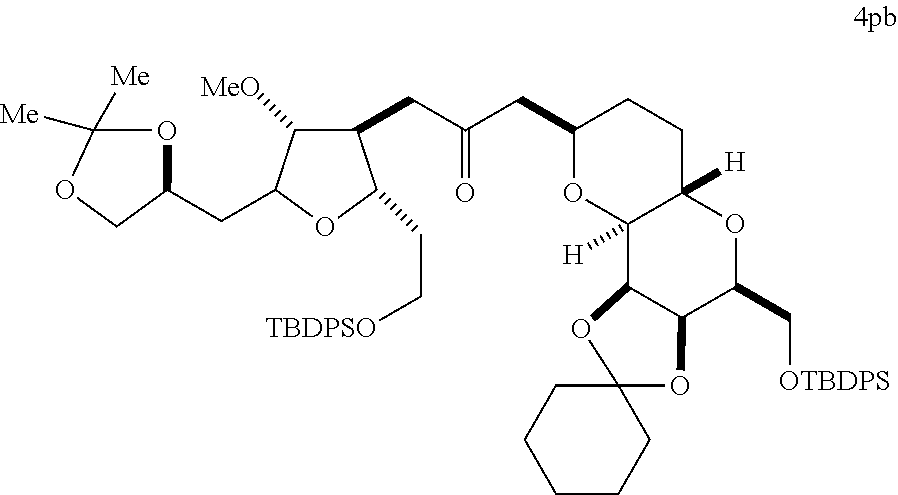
C1(CC(CC2CCC3([H])C([H])(O2)C2C(C(C[OTBDPS])O3)OC3(O2)CCCCC3)=O)C([MeO])C(CC2OC([Me])([Me])OC2)OC1CC[TBDPSO]
